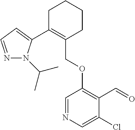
C1C(C2=CC=NN2C(C)C)=C(COC2=C(C=O)C(Cl)=CN=C2)CCC1
